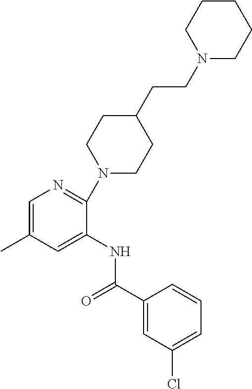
N1(CCC2CCN(C3=NC=C(C)C=C3NC(C3=CC(Cl)=CC=C3)=O)CC2)CCCCC1
